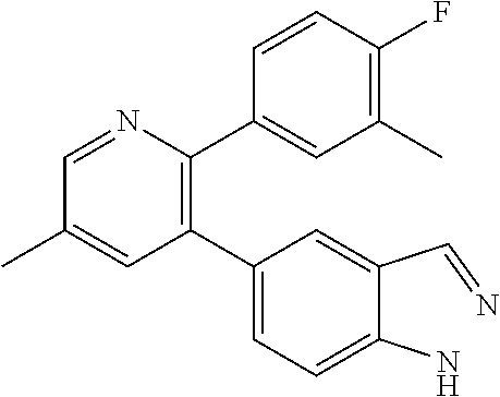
C1(C2=CC=C(N)C(C=N)=C2)=C(C2=CC(C)=C(F)C=C2)N=CC(C)=C1
